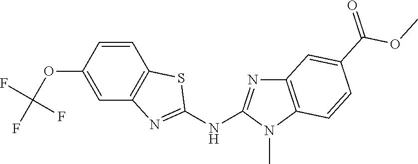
O(C1=CC2=C(C=C1)SC(NC1=NC3=C(N1C)C=CC(C(OC)=O)=C3)=N2)C(F)(F)F
